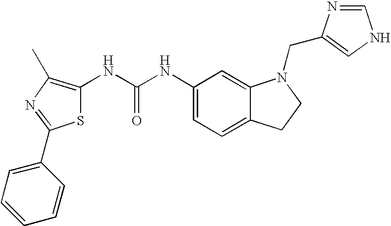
C1(NC(NC2=C(C)N=C(C3=CC=CC=C3)S2)=O)=CC=C2C(=C1)N(CC1=CNC=N1)CC2
